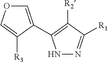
C1=C(C2=C([R2])C([R1])=NN2)C([R3])=CO1
